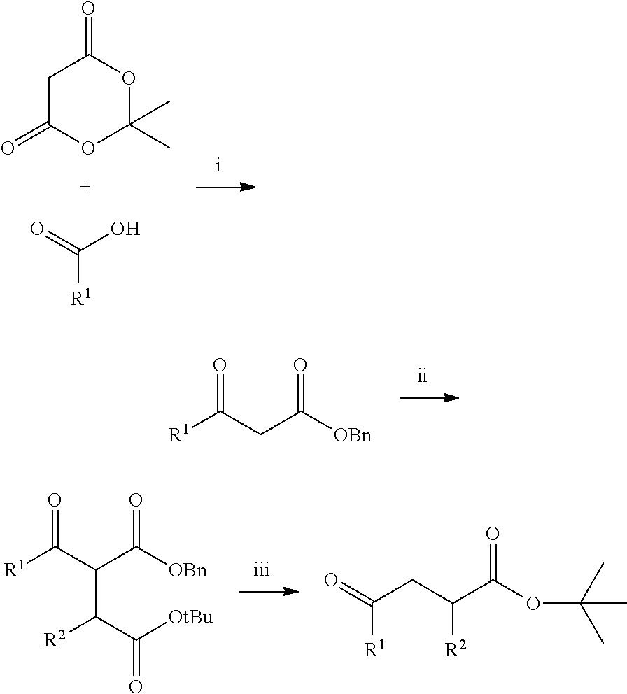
C1C(=O)OC(C)(C)OC1=O.O=C(O)[R1].[R1]C(CC([OBn])=O)=O.[R1]C(C(C([OBn])=O)C([R2])C([OtBu])=O)=O.O=C(CC(C(OC(C)(C)C)=O)[R2])[R1]
